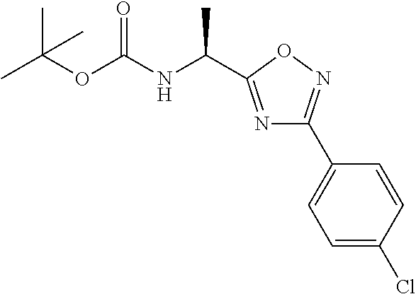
N1=C(C(NC(OC(C)(C)C)=O)C)ON=C1C1=CC=C(Cl)C=C1
